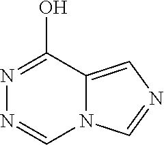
N1=C(O)C2=CN=CN2C=N1
